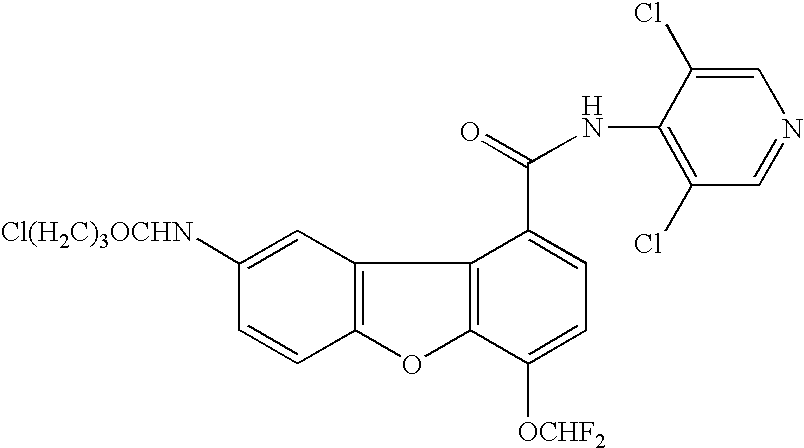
C12=C(C=C([Cl(H2C)3OCHN])C=C1)C1=C(O2)C([OCHF2])=CC=C1C(=O)NC1=C(Cl)C=NC=C1Cl
